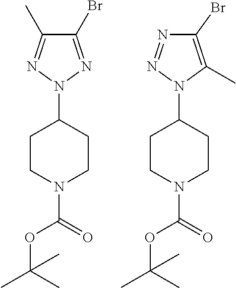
N1(C(OC(C)(C)C)=O)CCC(N2N=C(C)C(Br)=N2)CC1.O(C(=O)N1CCC(N2N=NC(Br)=C2C)CC1)C(C)(C)C
